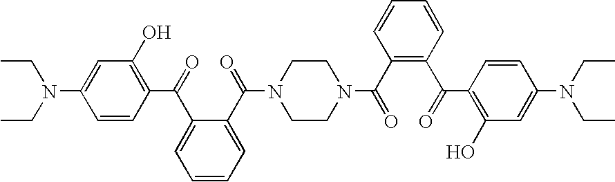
C1=CC(C(=O)C2=CC=CC=C2C(=O)N2CCN(C(C3=C(C(=O)C4=C(O)C=C(N(CC)CC)C=C4)C=CC=C3)=O)CC2)=C(O)C=C1N(CC)CC
